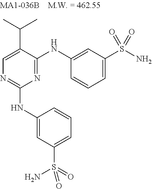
C1=C(C(C)C)C(NC2=CC(S(=O)(=O)N)=CC=C2)=NC(NC2=CC(S(=O)(N)=O)=CC=C2)=N1
